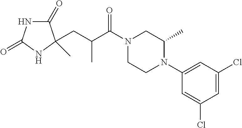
C1(=O)NC(=O)NC1(C)CC(C(N1CCN(C2=CC(Cl)=CC(Cl)=C2)C(C)C1)=O)C
